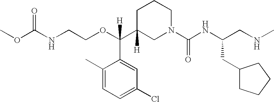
O=C(NCCOC(C1([H])CN(C(NC(CNC)CC2CCCC2)=O)CCC1)(C1=CC(Cl)=CC=C1C)[H])OC
